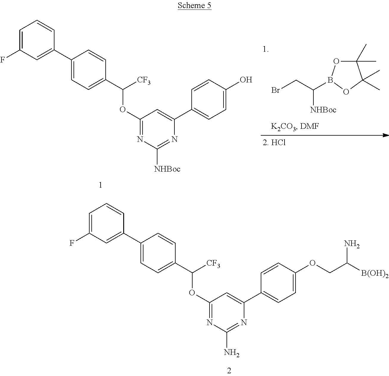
C1=C(F)C=C(C2=CC=C(C([CF3])OC3=NC(N)=NC(C4=CC=C(OCC([B(OH)2])N)C=C4)=C3)C=C2)C=C1.C1(C)(C)OB(C(CBr)[NHBoc])OC1(C)C.C1=C(F)C=C(C2=CC=C(C([CF3])OC3=NC([NHBoc])=NC(C4=CC=C(O)C=C4)=C3)C=C2)C=C1
